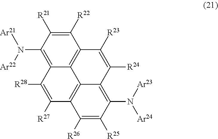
C12=C(N([Ar21])[Ar22])C([R21])=C([R22])C3=C1C1=C(C([R27])=C2[R28])C([R26])=C([R25])C(N([Ar23])[Ar24])=C1C([R24])=C3[R23]
